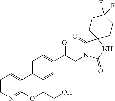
C1(C(CN2C(=O)C3(NC2=O)CCC(F)(F)CC3)=O)=CC=C(C2=CC=CN=C2OCCO)C=C1
